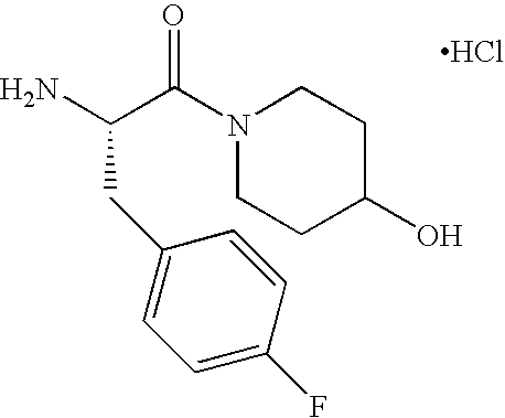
N1(C(C(N)CC2=CC=C(F)C=C2)=O)CCC(O)CC1.Cl
